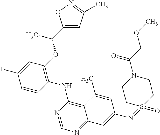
C1(OC(C2=CC(C)=NO2)C)=C(NC2=C3C(=NC=N2)C=C(N=S2(=O)CCN(C(COC)=O)CC2)C=C3C)C=CC(F)=C1
